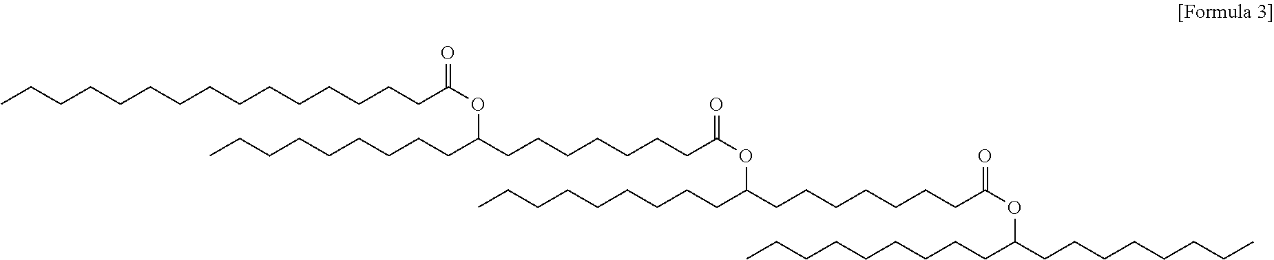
CCCCCCCCCCCCCCCC(OC(CCCCCCCC(OC(CCCCCCCC(OC(CCCCCCCC)CCCCCCCCC)=O)CCCCCCCCC)=O)CCCCCCCCC)=O
